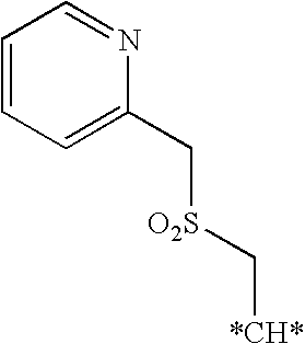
C1=CC=C(C[O2S]C[*CH*])N=C1
